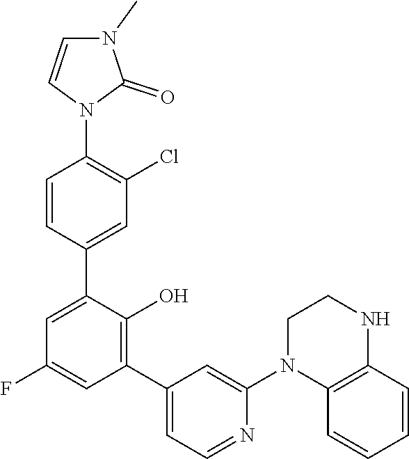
C1=CN(C2=C(Cl)C=C(C3=CC(F)=CC(C4=CC=NC(N5C6=C(NCC5)C=CC=C6)=C4)=C3O)C=C2)C(=O)N1C
